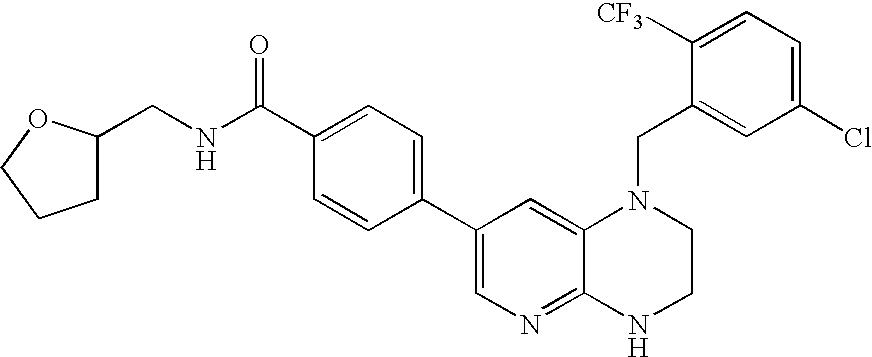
C1(C2=CC=C(C(=O)NCC3CCCO3)C=C2)=CN=C2C(=C1)N(CC1=CC(Cl)=CC=C1[CF3])CCN2
